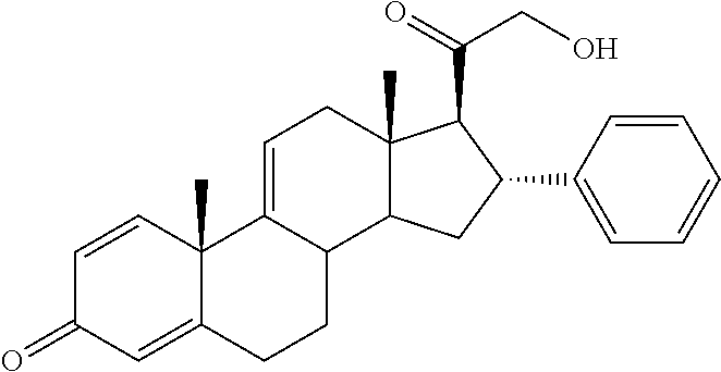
C1=CC2(C)C(=CC1=O)CCC1C2=CCC2(C)C1CC(C1=CC=CC=C1)C2C(=O)CO
